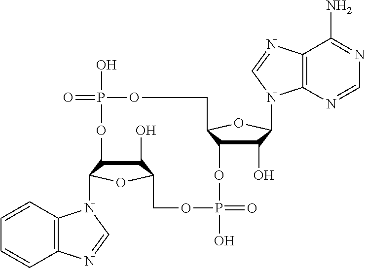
C1(O)C2C(N3C4=C(C=CC=C4)N=C3)OC1COP(O)(=O)OC1C(O)C(N3C4=C(C(N)=NC=N4)N=C3)OC1COP(O)(=O)O2
